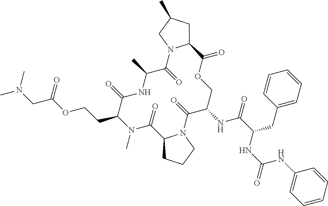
N1(C)C(CCOC(CN(C)C)=O)C(=O)NC(C)C(=O)N2C(CC(C)C2)C(=O)OCC(NC(C(NC(NC2=CC=CC=C2)=O)CC2=CC=CC=C2)=O)C(=O)N2C(C1=O)CCC2
